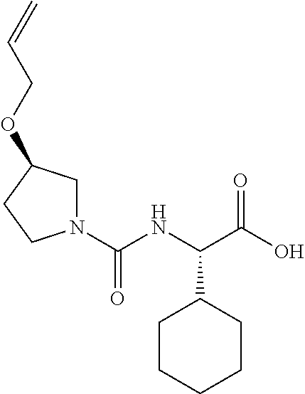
C(NC(C(O)=O)C1CCCCC1)(=O)N1CC(OCC=C)CC1
